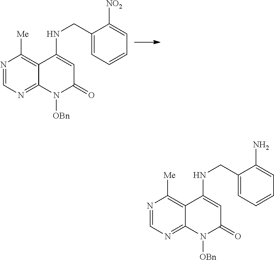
N1=CN=C2C(=C1[Me])C(NCC1=CC=CC=C1[NO2])=CC(=O)N2[OBn].N1=CN=C2C(=C1[Me])C(NCC1=CC=CC=C1N)=CC(=O)N2[OBn]
